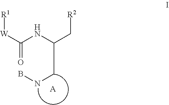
[R1][W]C(=O)NC(C[R2])CNB.[A]
